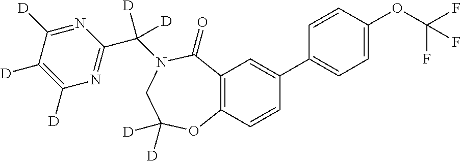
C12=C(C=CC(C3=CC=C(OC(F)(F)F)C=C3)=C1)OC([D])([D])CN(C(C1=NC([D])=C([D])C([D])=N1)([D])[D])C2=O
